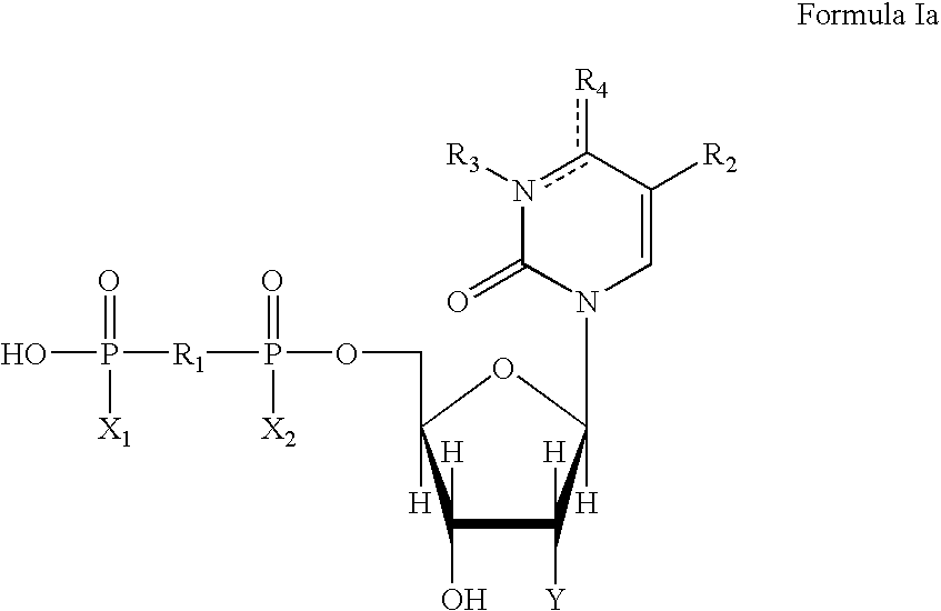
C1([H])(O)C([H])([Y])C(N2C=C([R2])c([R4])n([R3])C2=O)([H])OC1([H])COP([R1]P(O)(=O)[X1])(=O)[X2]
